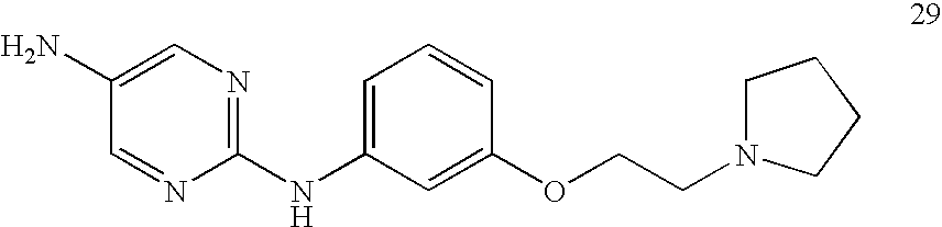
C1(NC2=CC=CC(OCCN3CCCC3)=C2)=NC=C(N)C=N1
